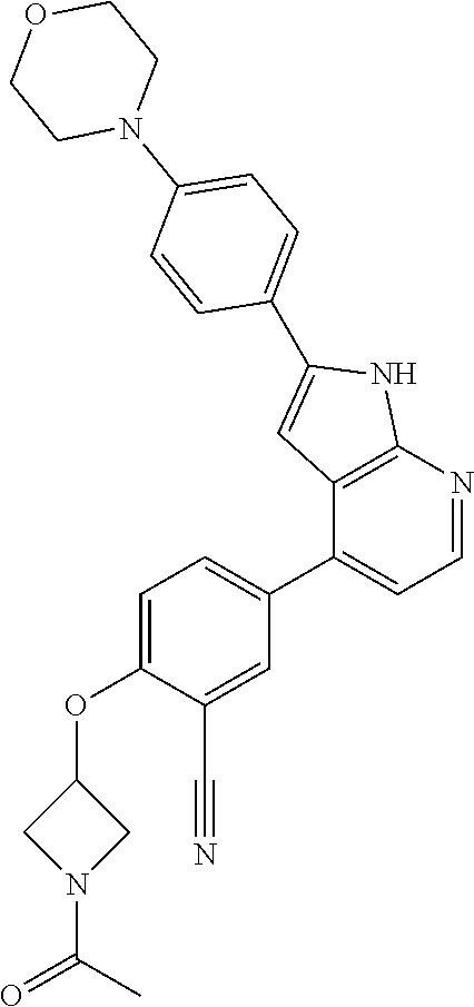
O(C1=CC=C(C2=CC=NC3=C2C=C(C2=CC=C(N4CCOCC4)C=C2)N3)C=C1C#N)C1CN(C(C)=O)C1
